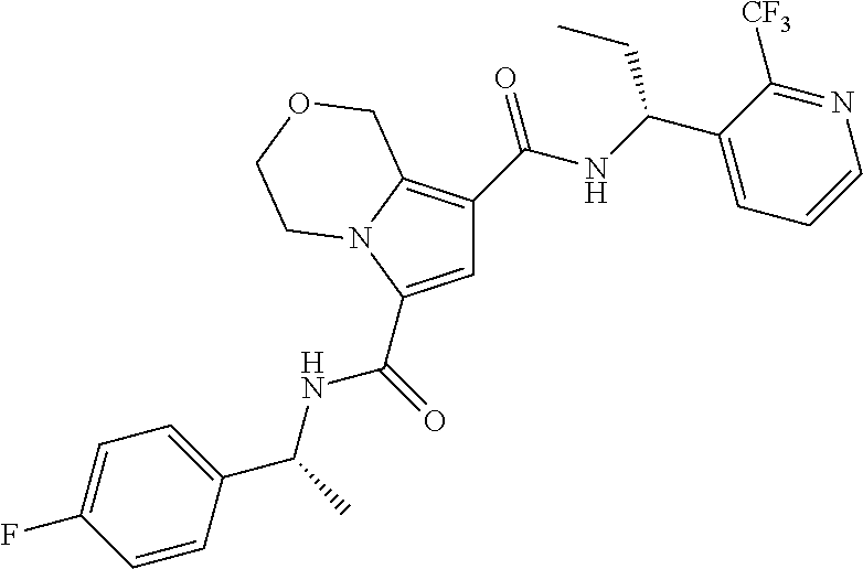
C1=C(C(=O)NC(C)C2=CC=C(F)C=C2)N2C(=C1C(NC(C1=CC=CN=C1[CF3])CC)=O)COCC2
